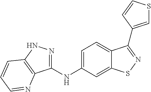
C1(NC2=CC=C3C(=C2)SN=C3C2=CSC=C2)=NNC2=C1N=CC=C2
